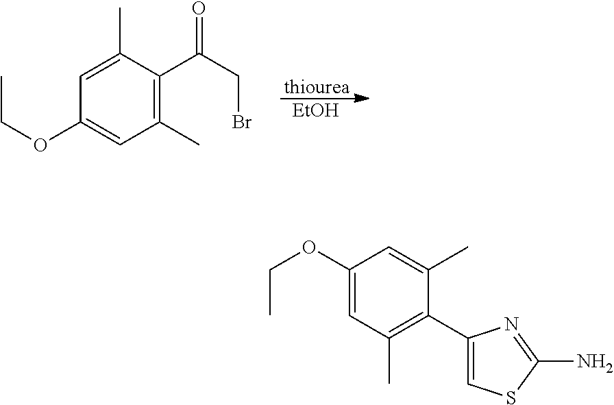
C1=C(C)C(C(CBr)=O)=C(C)C=C1OCC.[thiourea].[EtOH].C1(OCC)=CC(C)=C(C2=CSC(N)=N2)C(C)=C1
